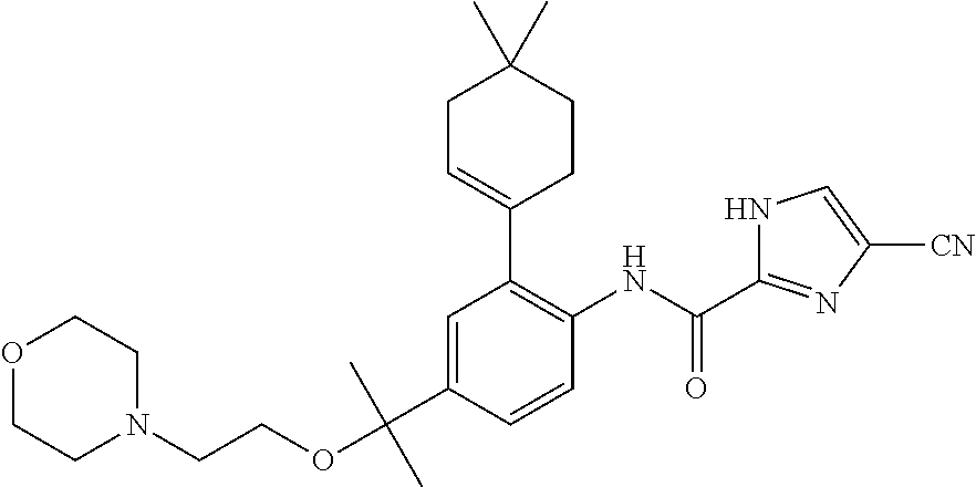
C1=C(C(C)(OCCN2CCOCC2)C)C=CC(NC(=O)C2=NC([CN])=CN2)=C1C1=CCC(C)(C)CC1
